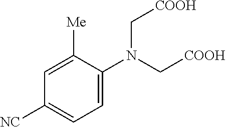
C1=C(N(C[COOH])C[COOH])C([Me])=CC([NC])=C1
